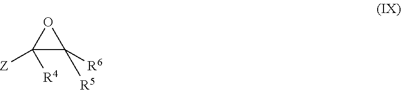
C1([Z])([R4])C([R6])([R5])O1
